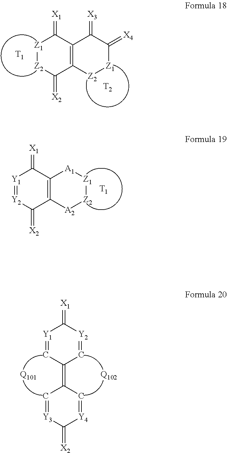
[Z1]1[Z2]C(=[X2])C2=C(C1=[X1])C(=[X3])C(=[X4])[Z1][Z2]2.[T2].[T1].[Y1]1=[Y2]C(=[X2])C2=C(C1=[X1])[A1][Z1][Z2][A2]2.[T1].[Y1]1=CC(=C2C=[Y3]C(=[X2])[Y4]=C2)C=[Y2]C1=[X1].[Q102].[Q101]
